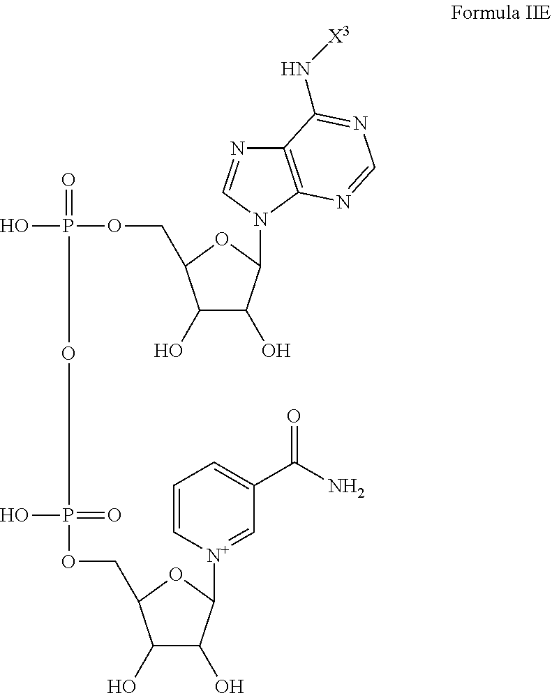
OP(OCC1C(O)C(O)C(N2C3=C(N=C2)C(N[X3])=NC=N3)O1)(=O)OP(OCC1C(O)C(O)C([N+]2=CC(C(=O)N)=CC=C2)O1)(O)=O
